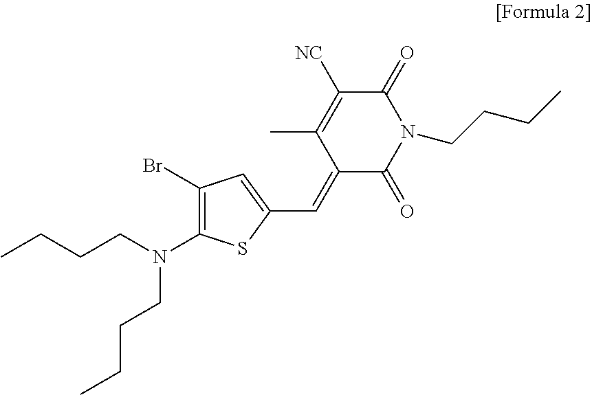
C1(Br)=C(N(CCCC)CCCC)SC(C=C2C(=O)N(CCCC)C(=O)C([NC])=C2C)=C1
